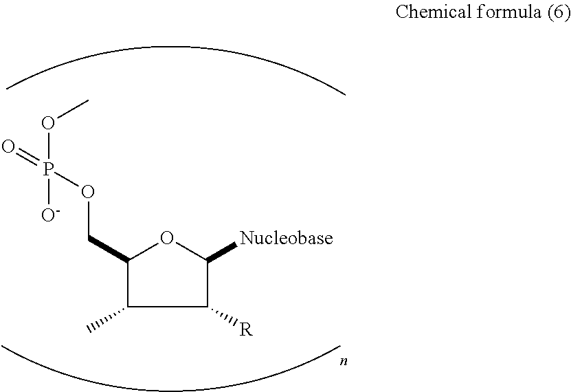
C1([R])C([Nucleobase])OC(COP(=O)([O-])OC)C1C
